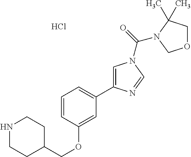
N1CCC(COC2=CC(C3=CN(C(=O)N4C(C)(C)COC4)C=N3)=CC=C2)CC1.Cl
